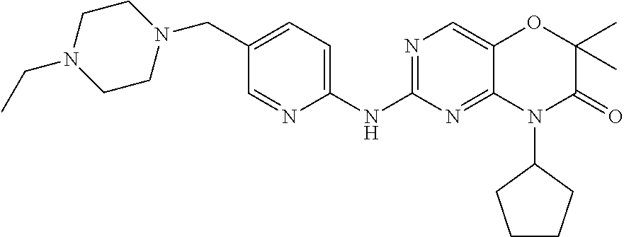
C1(NC2=NC=C3C(=N2)N(C2CCCC2)C(=O)C(C)(C)O3)=CC=C(CN2CCN(CC)CC2)C=N1
